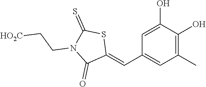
C1=C(O)C(O)=C(C)C=C1C=C1SC(=S)N(CC[HO2C])C1=O
